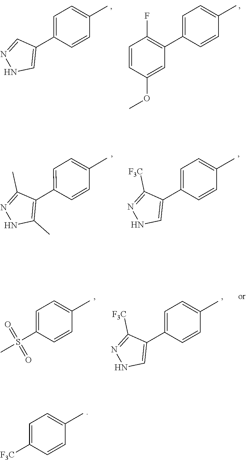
C1=C(C2=C(F)C=CC(OC)=C2)C=CC(C)=C1.C1=C(C2=CNN=C2)C=CC(C)=C1.C1=C(C2=CNN=C2[F3C])C=CC(C)=C1.C1=C(C2=C(C)NN=C2C)C=CC(C)=C1.C1=C(S(C)(=O)=O)C=CC(C)=C1.C1=C(C2=CNN=C2[F3C])C=CC(C)=C1.C1=C([F3C])C=CC(C)=C1
